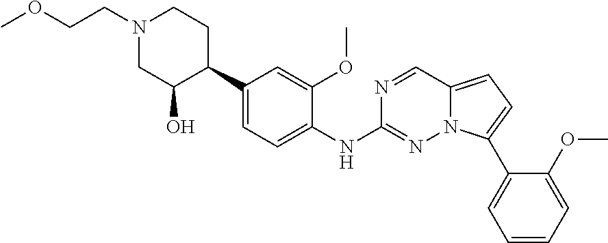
N1(CCOC)CC(O)C(C2=CC=C(NC3=NN4C(=CC=C4C4=CC=CC=C4OC)C=N3)C(OC)=C2)CC1
